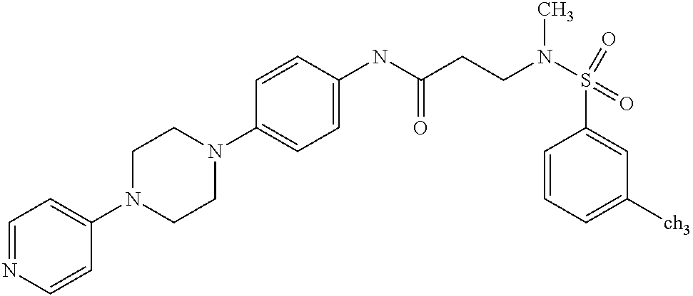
C1(N2CCN(C3=CC=C(NC(CCN(S(C4=CC([ch3])=CC=C4)(=O)=O)C)=O)C=C3)CC2)=CC=NC=C1
